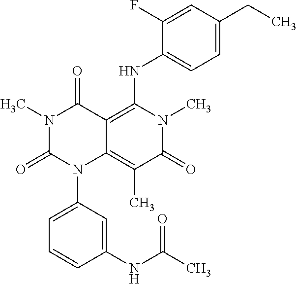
N1(C)C(=O)N(C2=CC=CC(NC(C)=O)=C2)C2=C(C)C(=O)N(C)C(NC3=CC=C(CC)C=C3F)=C2C1=O
